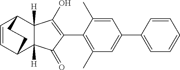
C12([H])C([H])(C(O)=C(C3=C(C)C=C(C4=CC=CC=C4)C=C3C)C1=O)C1C=CC2CC1
